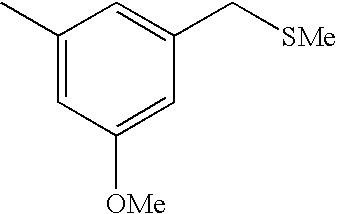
C1(C)=CC([OMe])=CC(C[SMe])=C1
